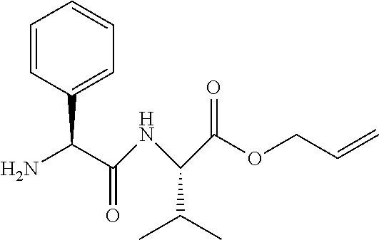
NC(C(NC(C(OCC=C)=O)C(C)C)=O)C1=CC=CC=C1
